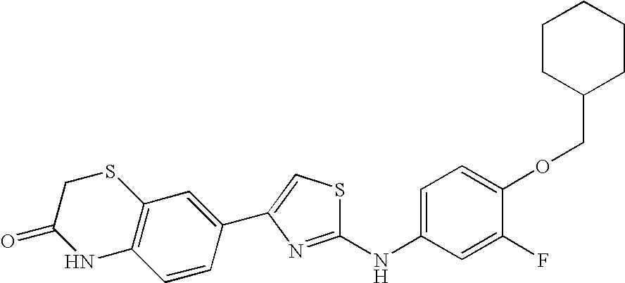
O(C1=CC=C(NC2=NC(C3=CC4=C(C=C3)NC(=O)CS4)=CS2)C=C1F)CC1CCCCC1
